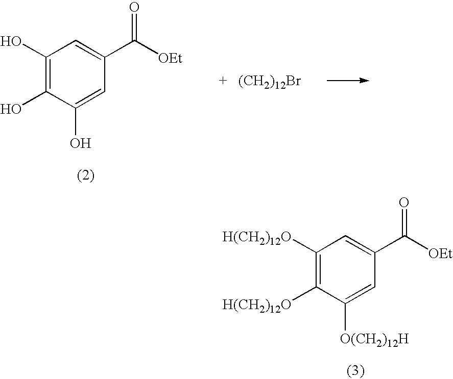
C1(O)=C(O)C(O)=CC(C([OEt])=O)=C1.C1([H(CH2)12O])=C([H(CH2)12O])C([O(CH2)12H])=CC(C([OEt])=O)=C1
